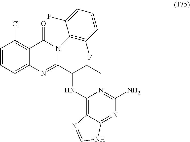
C1=CC=C2C(=C1Cl)C(=O)N(C1=C(F)C=CC=C1F)C(C(CC)NC1=C3C(=NC(N)=N1)NC=N3)=N2
